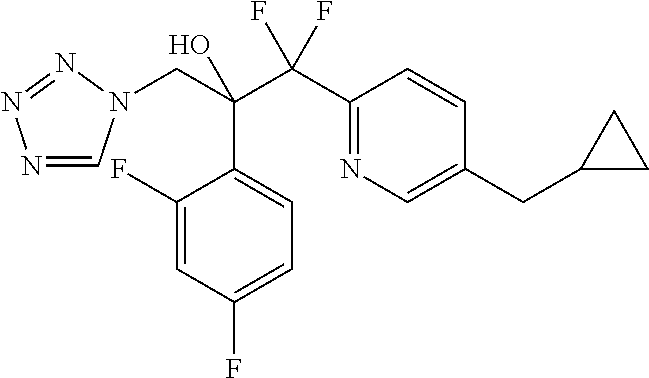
N1=CN(CC(C(C2=NC=C(CC3CC3)C=C2)(F)F)(O)C2=CC=C(F)C=C2F)N=N1
